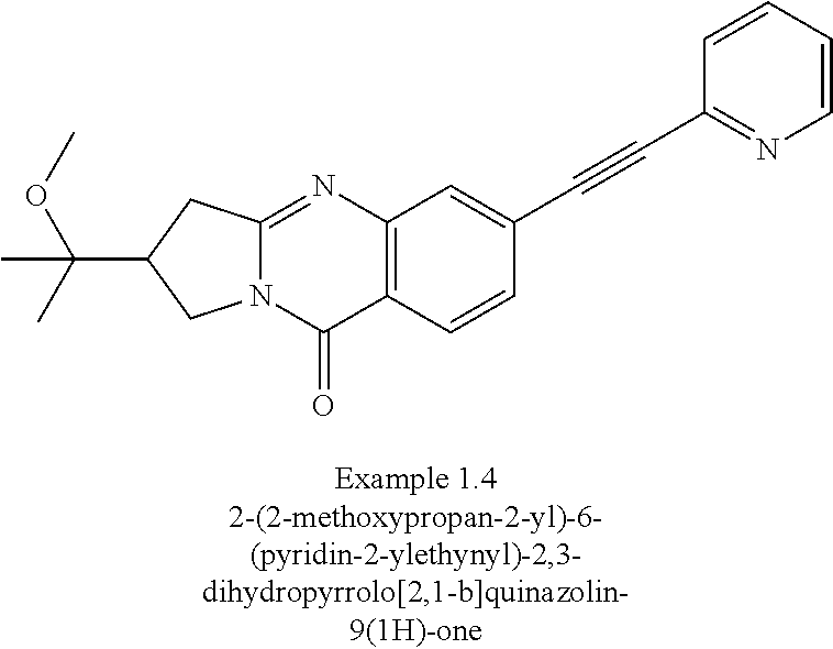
N12C(=NC3=C(C1=O)C=CC(C#CC1=NC=CC=C1)=C3)CC(C(C)(OC)C)C2
